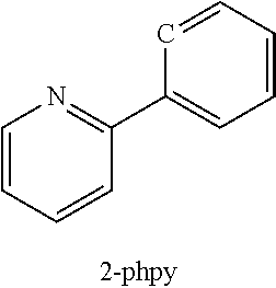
C1=CC=CC(C2=CC=CC=C2)=N1
